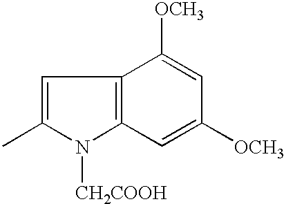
C1=C(C)N([CH2COOH])C2=C1C([OCH3])=CC([OCH3])=C2
